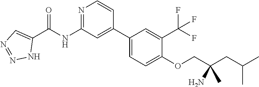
N1=C(NC(C2=CN=NN2)=O)C=C(C2=CC=C(OCC(CC(C)C)(C)N)C(C(F)(F)F)=C2)C=C1
